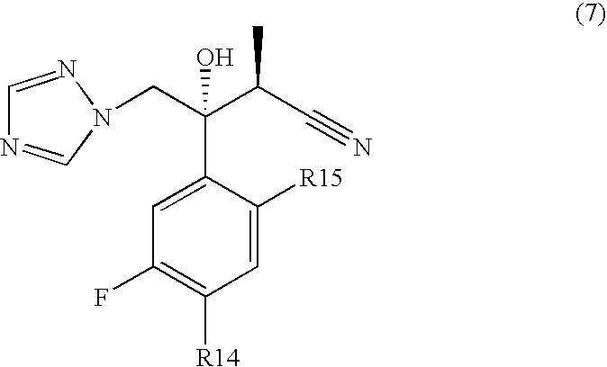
C1(C(C(C#N)C)(O)CN2C=NC=N2)=CC(F)=C([R14])C=C1[R15]
